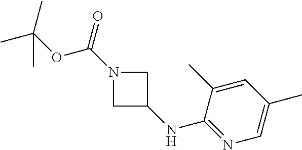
N1(C(=O)OC(C)(C)C)CC(NC2=NC=C(C)C=C2C)C1
